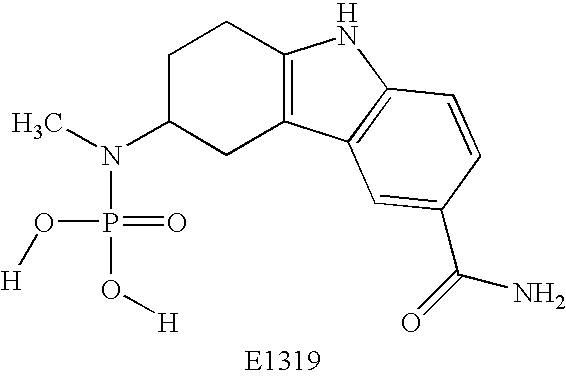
CN(C1CC2=C(CC1)NC1=C2C=C(C(=O)N)C=C1)P(O[H])(=O)O[H]
